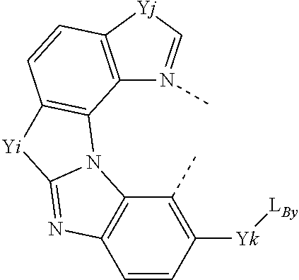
C1=CC([Yk][LBy])=C(C)C2=C1N=C1N2C2=C([Yi]1)C=CC1=C2N(C)=C[Yj]1
